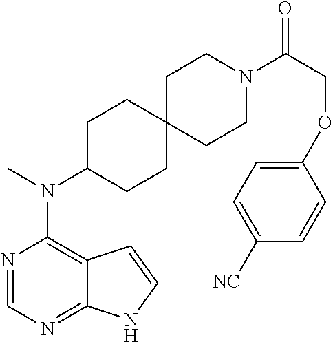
N1=CN=C2C(=C1N(C)C1CCC3(CC1)CCN(C(COC1=CC=C([NC])C=C1)=O)CC3)C=CN2
